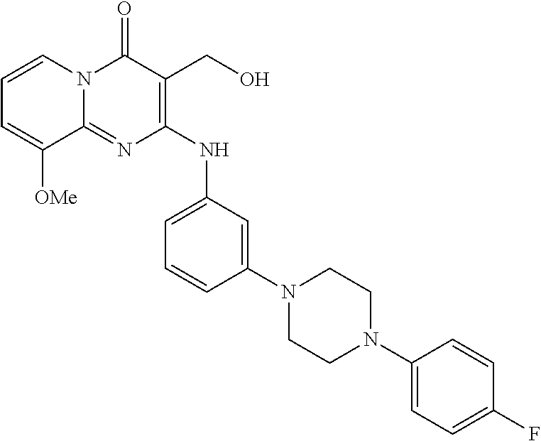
C1(NC2=CC=CC(N3CCN(C4=CC=C(F)C=C4)CC3)=C2)=C(CO)C(=O)N2C(=N1)C([OMe])=CC=C2
